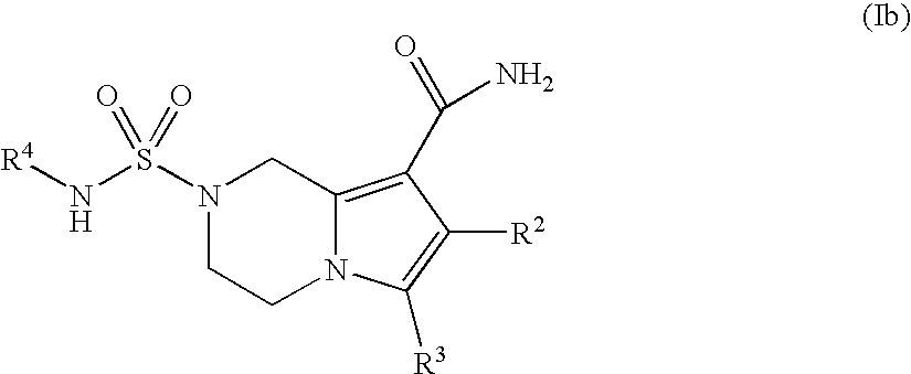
N1(S(N[R4])(=O)=O)CCN2C(=C(C(=O)N)C([R2])=C2[R3])C1
